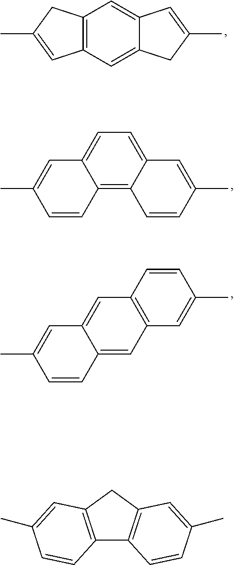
C12=C(C=C3C(=C1)C=C(C)C3)C=C(C)C2.C1=CC2=C3C(=CC=C2C=C1C)C=C(C)C=C3.C1=CC2=CC3=C(C=C2C=C1C)C=CC(C)=C3.C12=C(CC3=C1C=CC(C)=C3)C=C(C)C=C2
